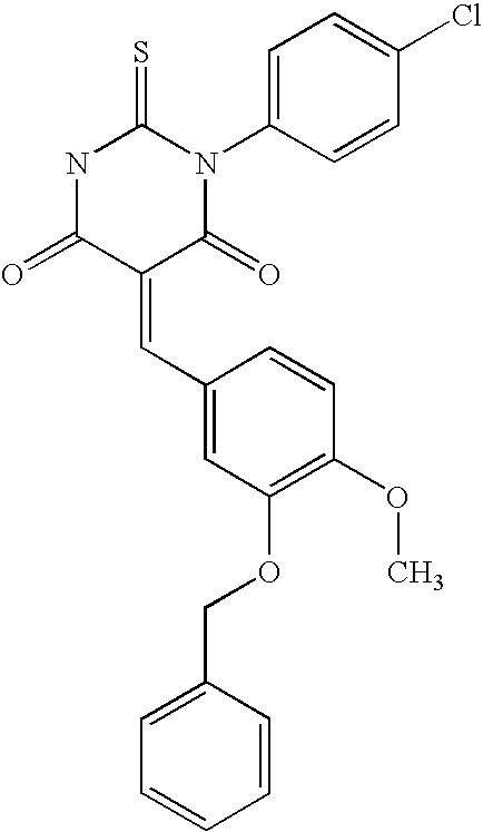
N1C(=O)C(=CC2=CC(OCC3=CC=CC=C3)=C(OC)C=C2)C(=O)N(C2=CC=C(Cl)C=C2)C1=S
